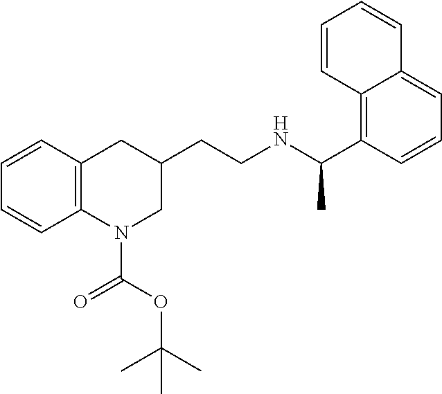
C1=CC2=C(C=C1)N(C(=O)OC(C)(C)C)CC(CCNC(C)C1=C3C(=CC=C1)C=CC=C3)C2
